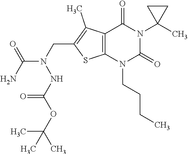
C12=C(N(CCCC)C(=O)N(C3(C)CC3)C1=O)SC(CN(NC(OC(C)(C)C)=O)C(N)=O)=C2C
